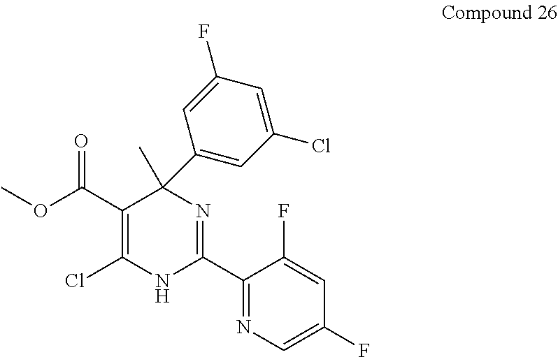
CC1(C2=CC(Cl)=CC(F)=C2)C(C(OC)=O)=C(Cl)NC(C2=NC=C(F)C=C2F)=N1
